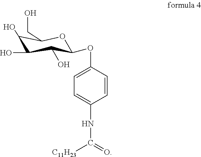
C1=C(NC(=O)[C11H23])C=CC(OC2C(O)C(O)C(O)C(CO)O2)=C1
